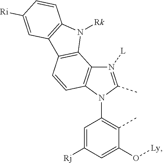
C1=C([Rj])C=C(O[Ly])C(C)=C1N1C(C)=N([L])C2=C1C=CC1=C2N([Rk])C2=C1C=C([Ri])C=C2
